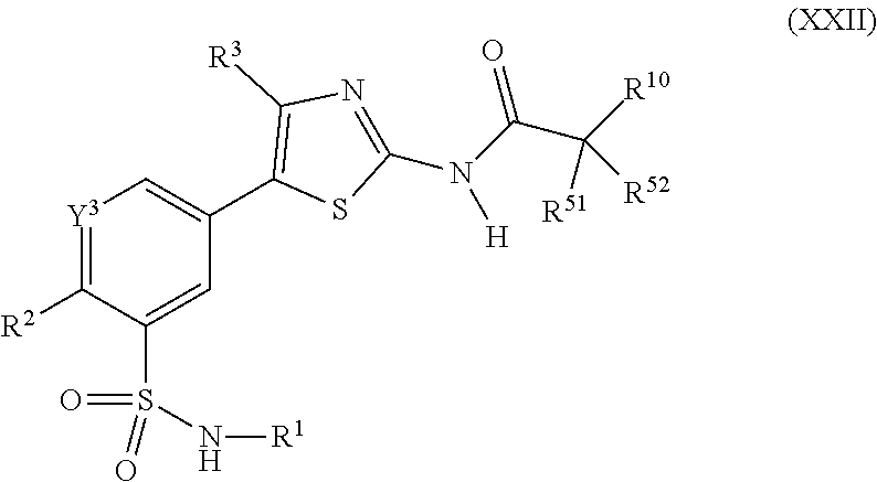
[Y3]1=C([R2])C(S(=O)(=O)N[R1])=CC(C2=C([R3])N=C(N(C(C([R10])([R51])[R52])=O)[H])S2)=C1
